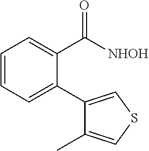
C1=CC=C(C2=CSC=C2C)C(C([NHOH])=O)=C1
